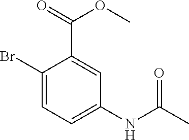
C1(Br)=CC=C(NC(C)=O)C=C1C(=O)OC
